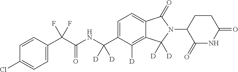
C1=CC(C(C(NC(C2=CC=C3C(=C2[D])C([D])([D])N(C2C(=O)NC(=O)CC2)C3=O)([D])[D])=O)(F)F)=CC=C1Cl
